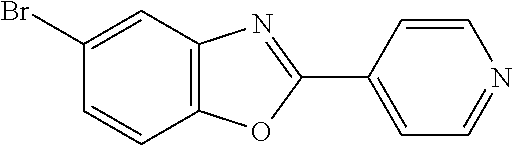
C1(Br)=CC2=C(C=C1)OC(C1=CC=NC=C1)=N2
